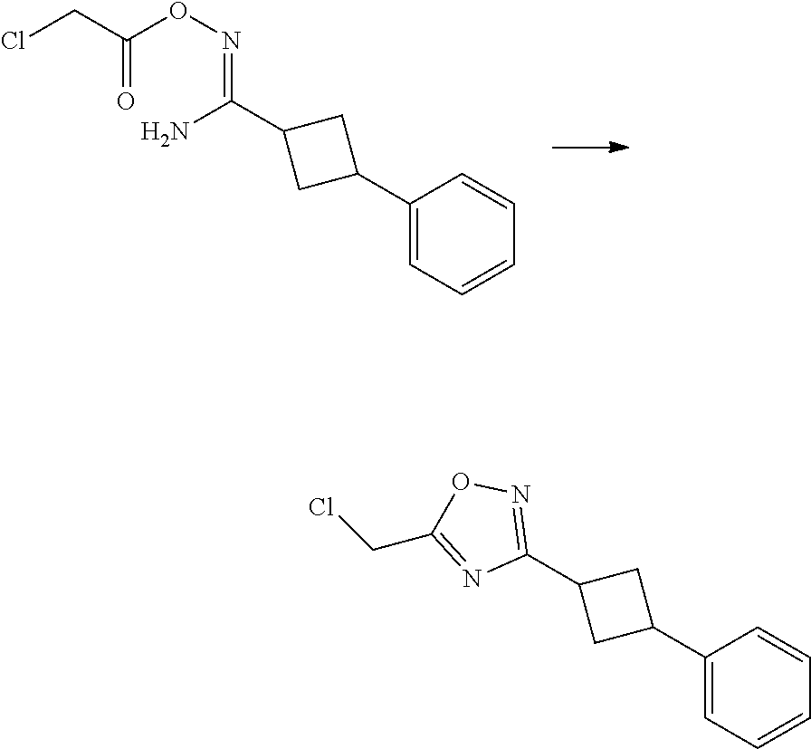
C1(C2CC(C(N)=NOC(CCl)=O)C2)=CC=CC=C1.C1(C2CC(C3=NOC(CCl)=N3)C2)=CC=CC=C1
